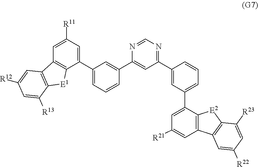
[R21]C1=CC2=C([E2]C3=C2C=C([R22])C=C3[R23])C(C2=CC=CC(C3=NC=NC(C4=CC(C5=CC([R11])=CC6=C5[E1]C5=C6C=C([R12])C=C5[R13])=CC=C4)=C3)=C2)=C1
